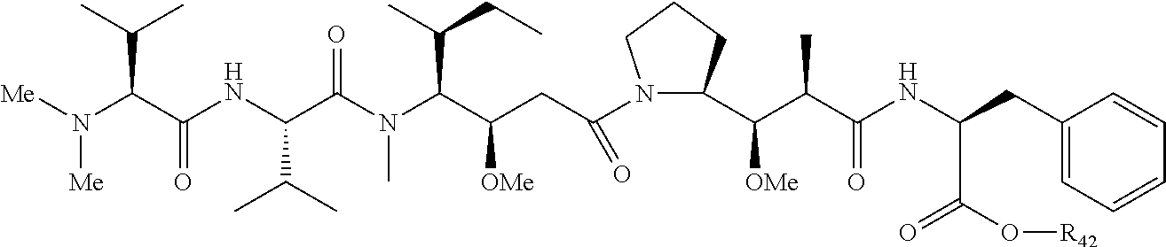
N(C(C(NC(C(N(C(C(CC(N1C(C(C(C(NC(CC2=CC=CC=C2)C(O[R42])=O)=O)C)[OMe])CCC1)=O)[OMe])C(C)CC)C)=O)C(C)C)=O)C(C)C)([Me])[Me]
